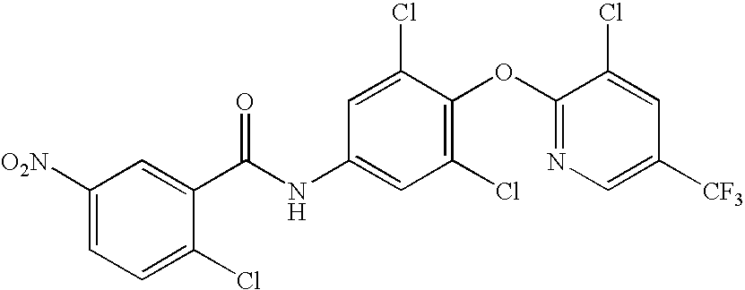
C1([O2N])=CC=C(Cl)C(C(NC2=CC(Cl)=C(OC3=NC=C([CF3])C=C3Cl)C(Cl)=C2)=O)=C1
